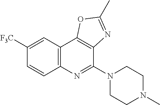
C1([F3C])=CC2=C(C=C1)N=C(N1CCN(C)CC1)C1=C2OC(C)=N1
